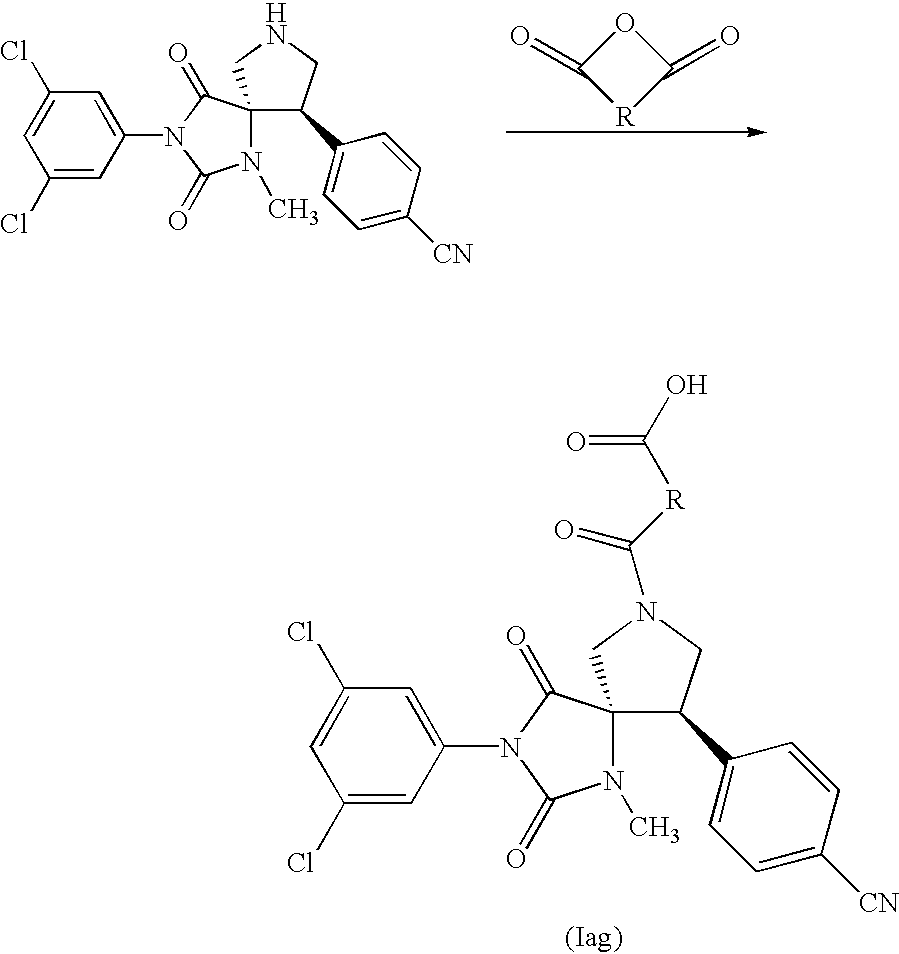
C1(Cl)=CC(N2C(=O)C3(N(C)C2=O)C(C2=CC=C([CN])C=C2)CN(C([R]C(O)=O)=O)C3)=CC(Cl)=C1.C1(=O)[R]C(=O)O1.C1(Cl)=CC(N2C(=O)C3(N(C)C2=O)C(C2=CC=C([CN])C=C2)CNC3)=CC(Cl)=C1
